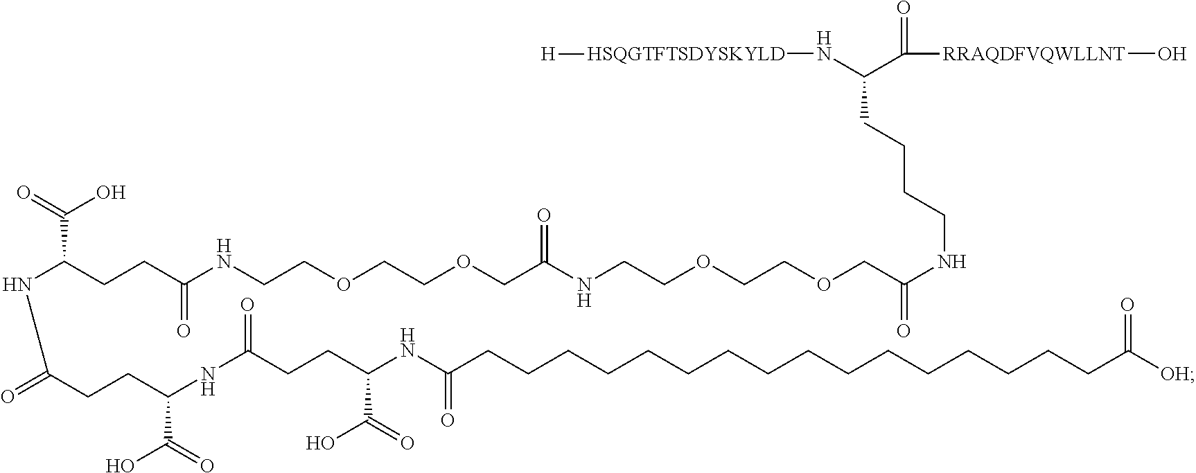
C(CC(C(=O)O)NC(CCCCCCCCCCCCCCCCC([OH])=O)=O)C(NC(C(O)=O)CCC(NC(C(=O)O)CCC(NCCOCCOCC(NCCOCCOCC(NCCCCC(N[HSQGTFTSDYSKYLD][H])C([RRAQDFVQWLLNT]O)=O)=O)=O)=O)=O)=O
